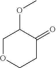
C1OCCC(=O)C1OC
